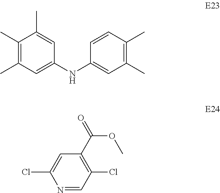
C1(C)=C(C)C=C(NC2=CC(C)=C(C)C=C2)C=C1C.C1=C(Cl)N=CC(Cl)=C1C(=O)OC
